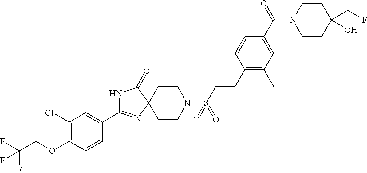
N1C(C2=CC(Cl)=C(OCC(F)(F)F)C=C2)=NC2(C1=O)CCN(S(C=CC1=C(C)C=C(C(N3CCC(CF)(O)CC3)=O)C=C1C)(=O)=O)CC2
